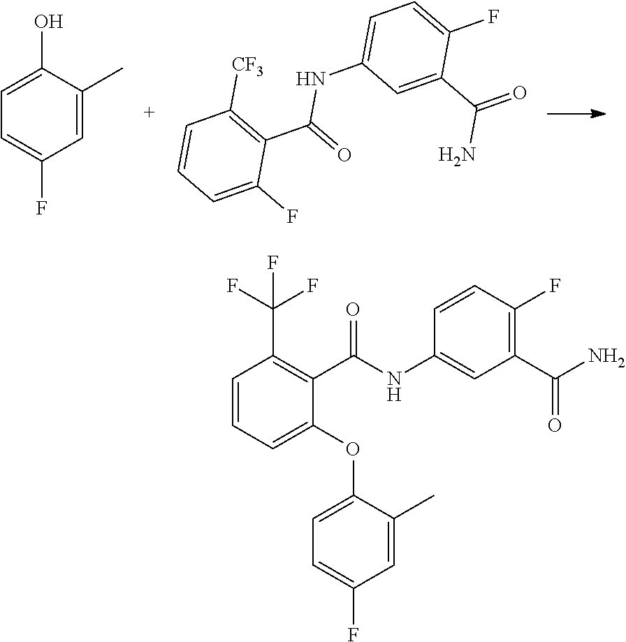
C1(O)=CC=C(F)C=C1C.C1(NC(=O)C2=C([CF3])C=CC=C2F)=CC=C(F)C(C(=O)N)=C1.C1=CC=C(OC2=CC=C(F)C=C2C)C(C(NC2=CC(C(N)=O)=C(F)C=C2)=O)=C1C(F)(F)F
